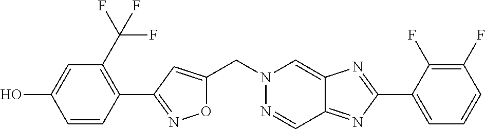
C(N1N=CC2=NC(C3=CC=CC(F)=C3F)=NC2=C1)C1=CC(C2=C(C(F)(F)F)C=C(O)C=C2)=NO1
